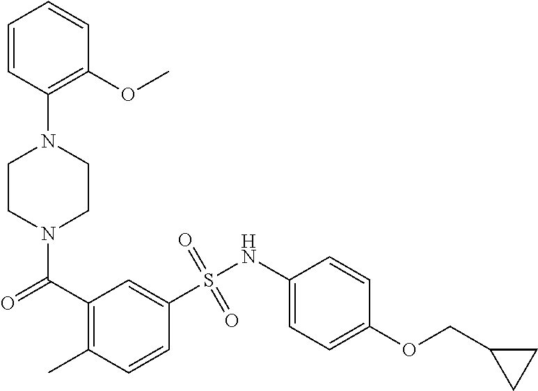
N1(C(=O)C2=C(C)C=CC(S(NC3=CC=C(OCC4CC4)C=C3)(=O)=O)=C2)CCN(C2=C(OC)C=CC=C2)CC1
